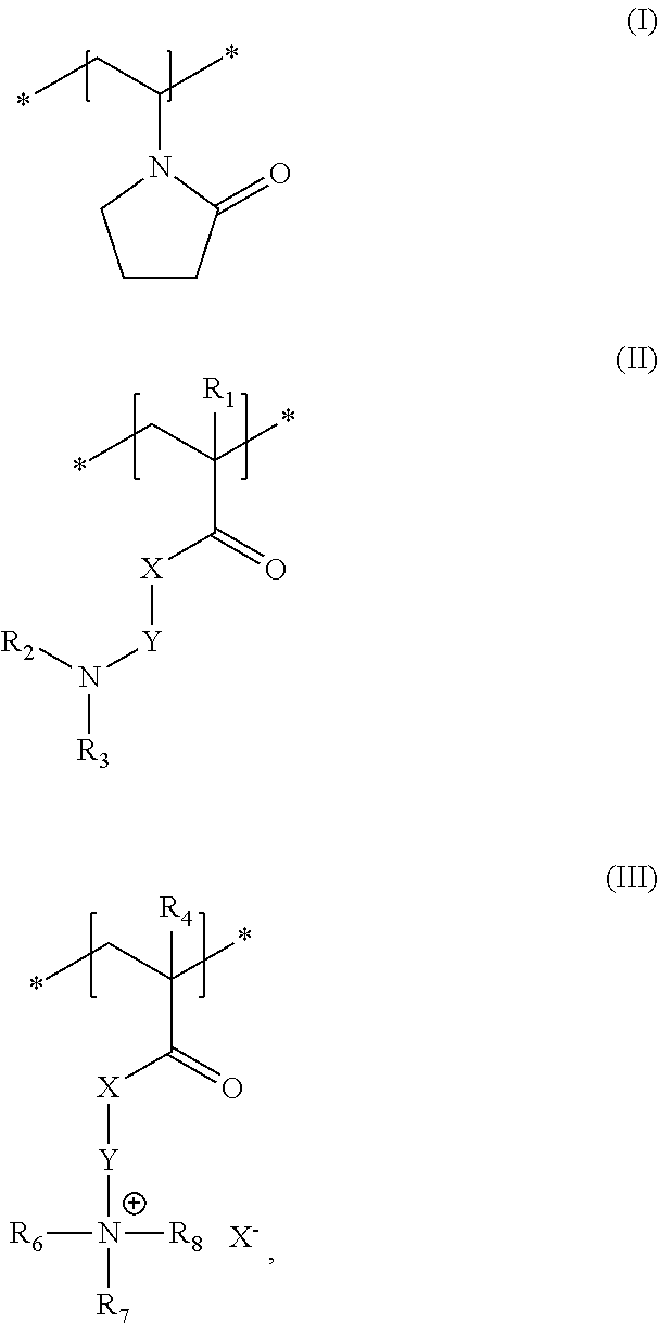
CCC(C)N1CCCC1=O.CCC(C)(C(=O)[X][Y]N([R2])[R3])[R1].CCC(C)(C(=O)[X][Y][N+]([R7])([R6])[R8])[R4].[X-]
